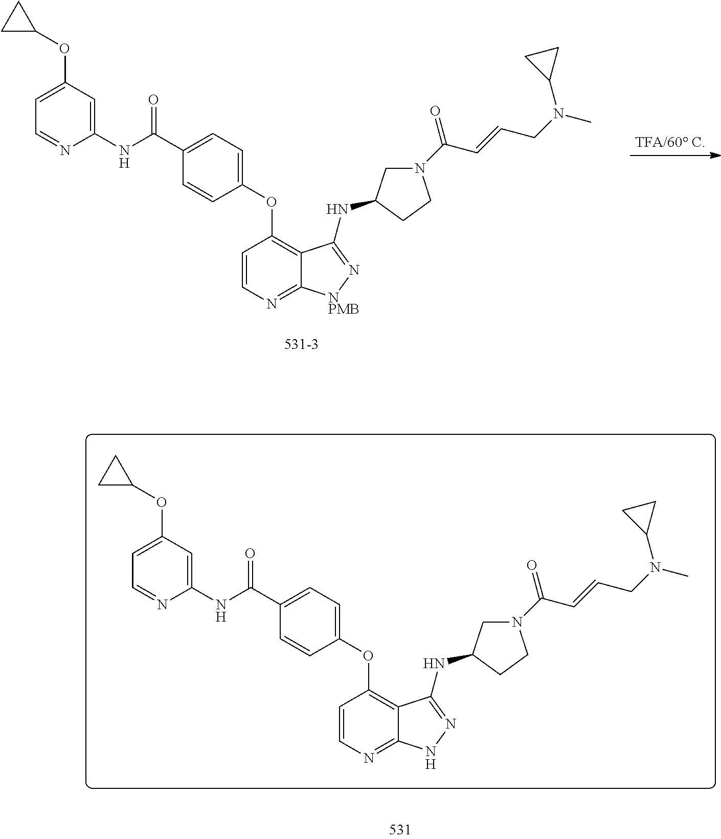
C1=C(C(NC2=CC(OC3CC3)=CC=N2)=O)C=CC(OC2=C3C(=NC=C2)[NPMB]N=C3NC2CN(C(C=CCN(C)C3CC3)=O)CC2)=C1.C1=C(C(NC2=CC(OC3CC3)=CC=N2)=O)C=CC(OC2=C3C(=NC=C2)NN=C3NC2CN(C(C=CCN(C)C3CC3)=O)CC2)=C1
